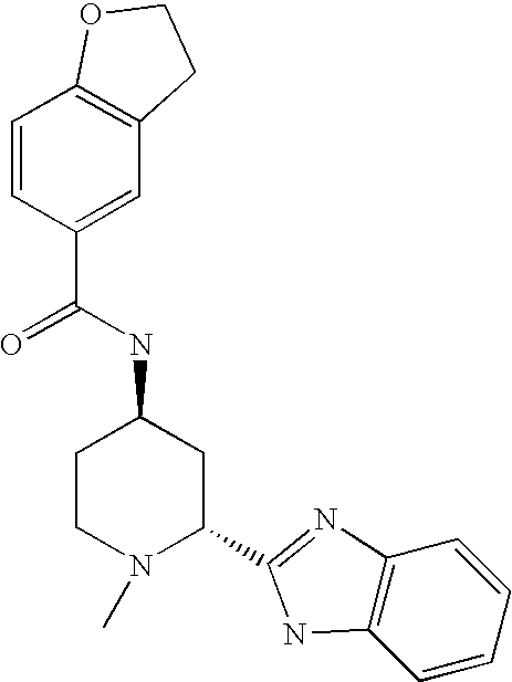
C1=CC(C(NC2CCN(C)C(C3=NC4=C(C=CC=C4)N3)C2)=O)=CC2=C1OCC2
